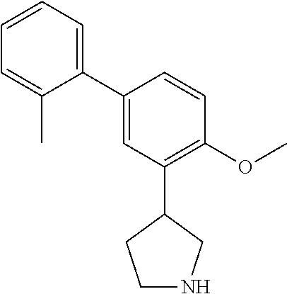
C1(C2=CC(C3CCNC3)=C(OC)C=C2)=CC=CC=C1C
